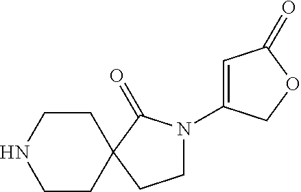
C1CNCCC12CCN(C1=CC(=O)OC1)C2=O
